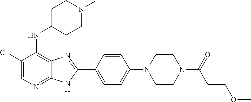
C1(Cl)=CN=C2C(=C1NC1CCN(C)CC1)N=C(C1=CC=C(N3CCN(C(CCOC)=O)CC3)C=C1)N2
